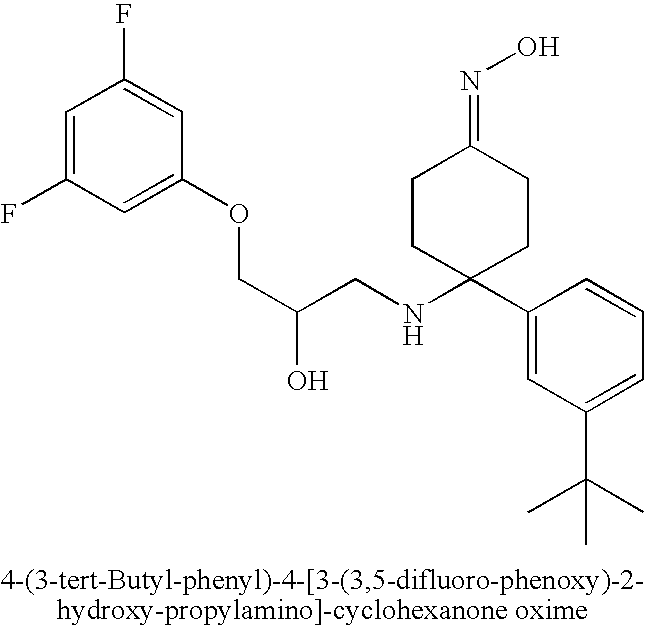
OC(COC1=CC(F)=CC(F)=C1)CNC1(C2=CC(C(C)(C)C)=CC=C2)CCC(=NO)CC1
